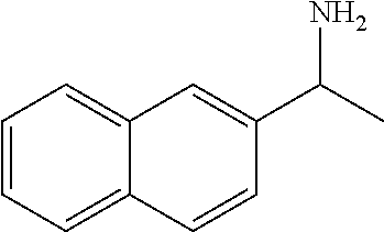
C1=CC(C(C)N)=CC2=CC=CC=C12
